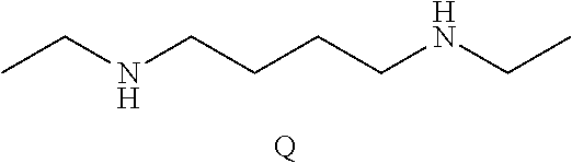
CCNCCCCNCC.[Q]
